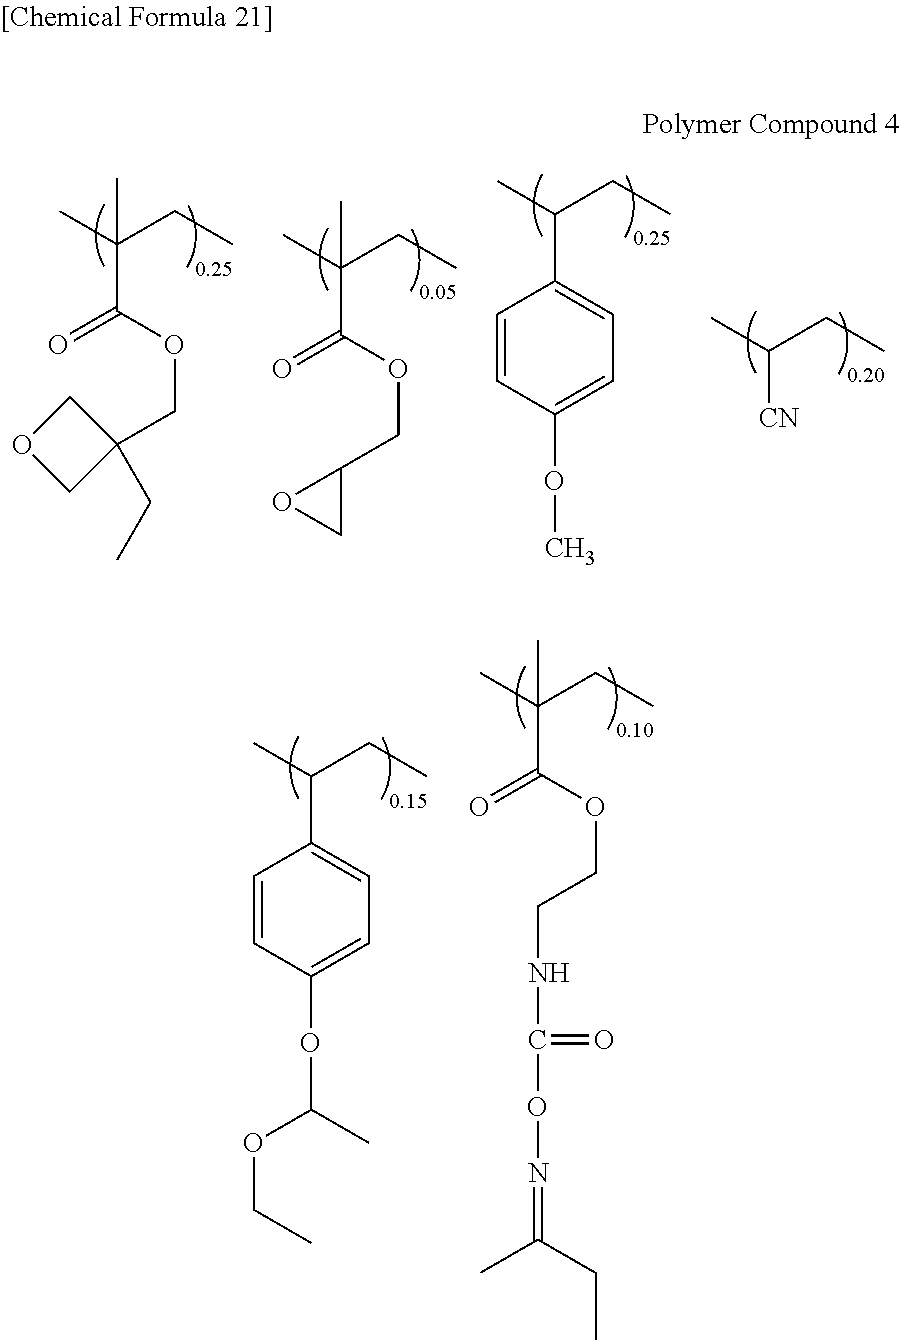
CC(CC)(C)C(=O)OCC1(CC)COC1.CC(CC)(C)C(=O)OCC1OC1.CC(CC)C1=CC=C(OC)C=C1.CC(CC)[CN].CC(CC)C1=CC=C(OC(OCC)C)C=C1.C(C)(CC)=NOC(NCCOC(C(C)(CC)C)=O)=O
